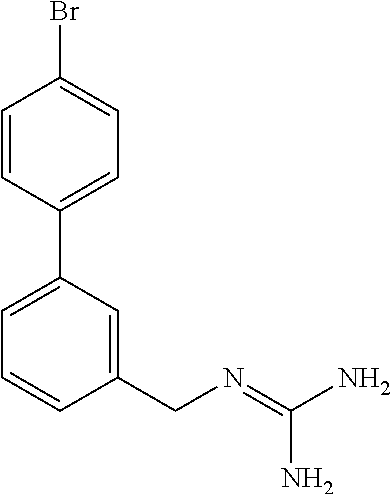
C1=CC(C2=CC=CC(CN=C(N)N)=C2)=CC=C1Br
